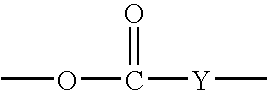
COC([Y]C)=O
